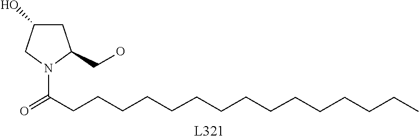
[L321].C(CCC)CCCCCCCCCCCC(=O)N1CC(O)CC1CO
